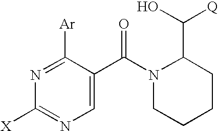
N1=C([Ar])C(C(N2CCCCC2C(O)[Q])=O)=CN=C1[X]
